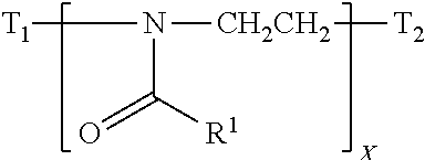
[T1]N([CH2CH2][T2])C([R1])=O
